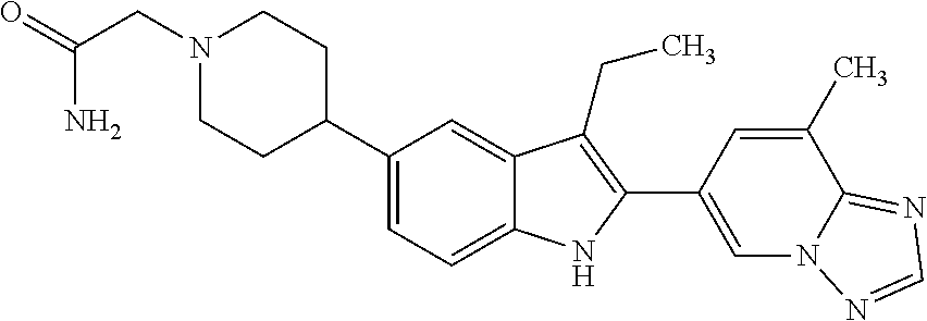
C1(C2CCN(CC(=O)N)CC2)=CC=C2C(=C1)C(CC)=C(C1=CN3C(=NC=N3)C(C)=C1)N2
